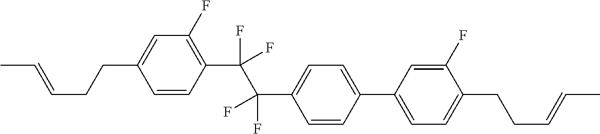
C1=CC(C(F)(F)C(C2=CC=C(C3=CC=C(CCC=CC)C(F)=C3)C=C2)(F)F)=C(F)C=C1CCC=CC
